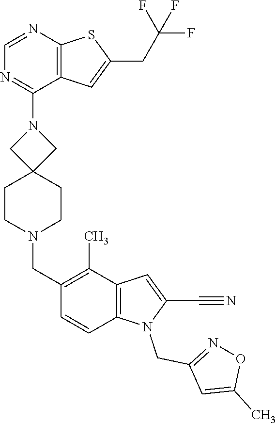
N1(C2=NC=NC3=C2C=C(CC(F)(F)F)S3)CC2(CCN(CC3=C(C)C4=C(C=C3)N(CC3=NOC(C)=C3)C(C#N)=C4)CC2)C1
